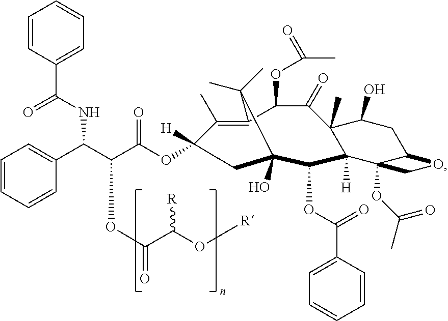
[R]OC([R])C(=O)OC(C(C1=CC=CC=C1)NC(=O)C1=CC=CC=C1)C(=O)OC1([H])C(C)=C2C(OC(C)=O)C(=O)C3(C)C(O)CC4C(OC(C)=O)(C3([H])C(OC(=O)C3=CC=CC=C3)C(O)(C1)C2(C)C)CO4
